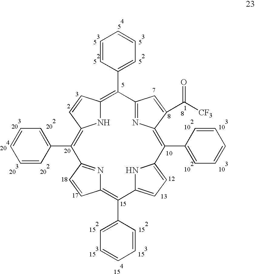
C12=C(C3=CC=CC=C3)C3=NC(=C(C4=CC=CC=C4)C4=CC=C(N4)C(C4=CC=CC=C4)=C4N=C(C(C5=CC=CC=C5)=C(N1)C=C2)C=C4)C(C([CF3])=O)=C3
